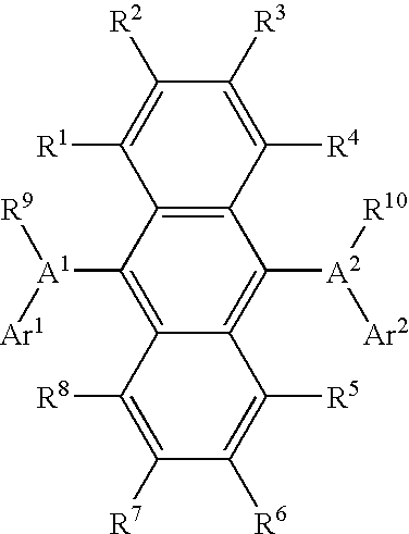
C12=C(C([A1]([Ar1])[R9])=C3C(=C1[A2]([R10])[Ar2])C([R5])=C([R6])C([R7])=C3[R8])C([R1])=C([R2])C([R3])=C2[R4]
